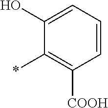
C1=CC=C(O)C(*)=C1[COOH]
